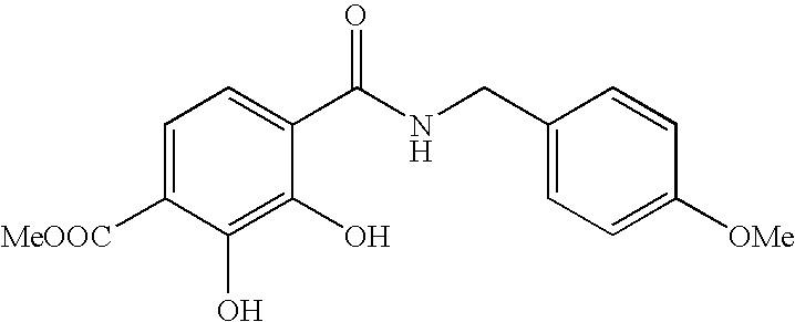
C1=C([MeOOC])C(O)=C(O)C(C(NCC2=CC=C([OMe])C=C2)=O)=C1
